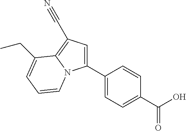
C1(C2=CC=C(C(O)=O)C=C2)=CC(C#N)=C2N1C=CC=C2CC
